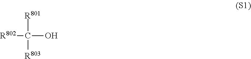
[R802]C([R801])([R803])O
